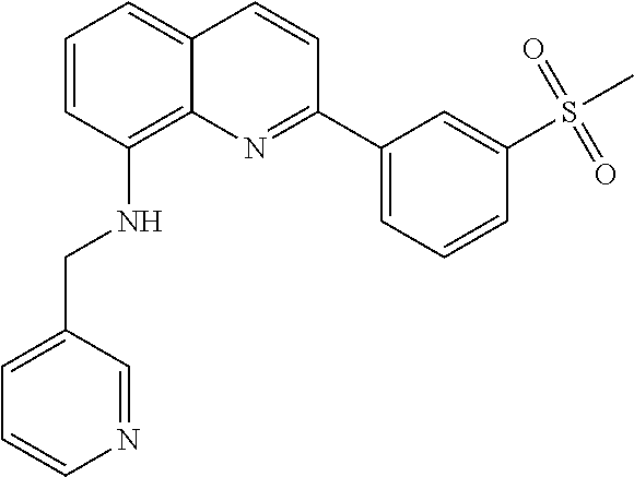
C1=CC(NCC2=CC=CN=C2)=C2C(=C1)C=CC(C1=CC=CC(S(=O)(=O)C)=C1)=N2
